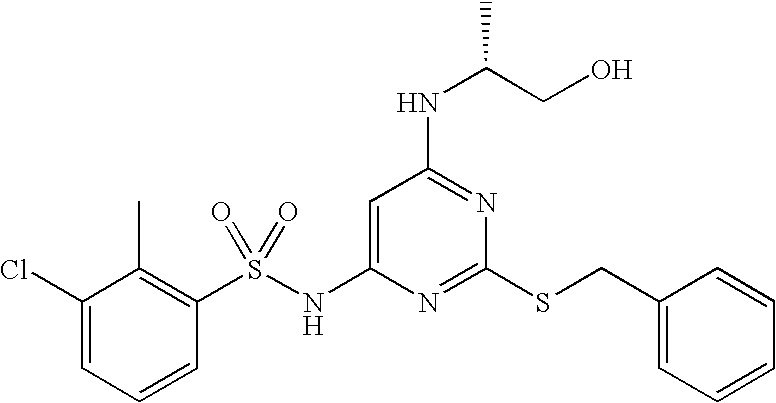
C1=C(NS(C2=C(C)C(Cl)=CC=C2)(=O)=O)N=C(SCC2=CC=CC=C2)N=C1NC(CO)C
